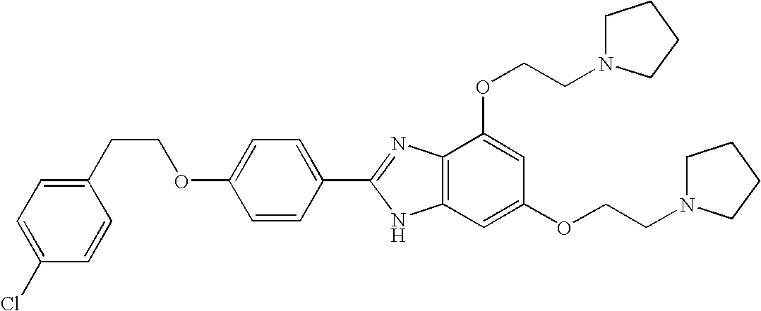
C1(CCOC2=CC=C(C3=NC4=C(N3)C=C(OCCN3CCCC3)C=C4OCCN3CCCC3)C=C2)=CC=C(Cl)C=C1
